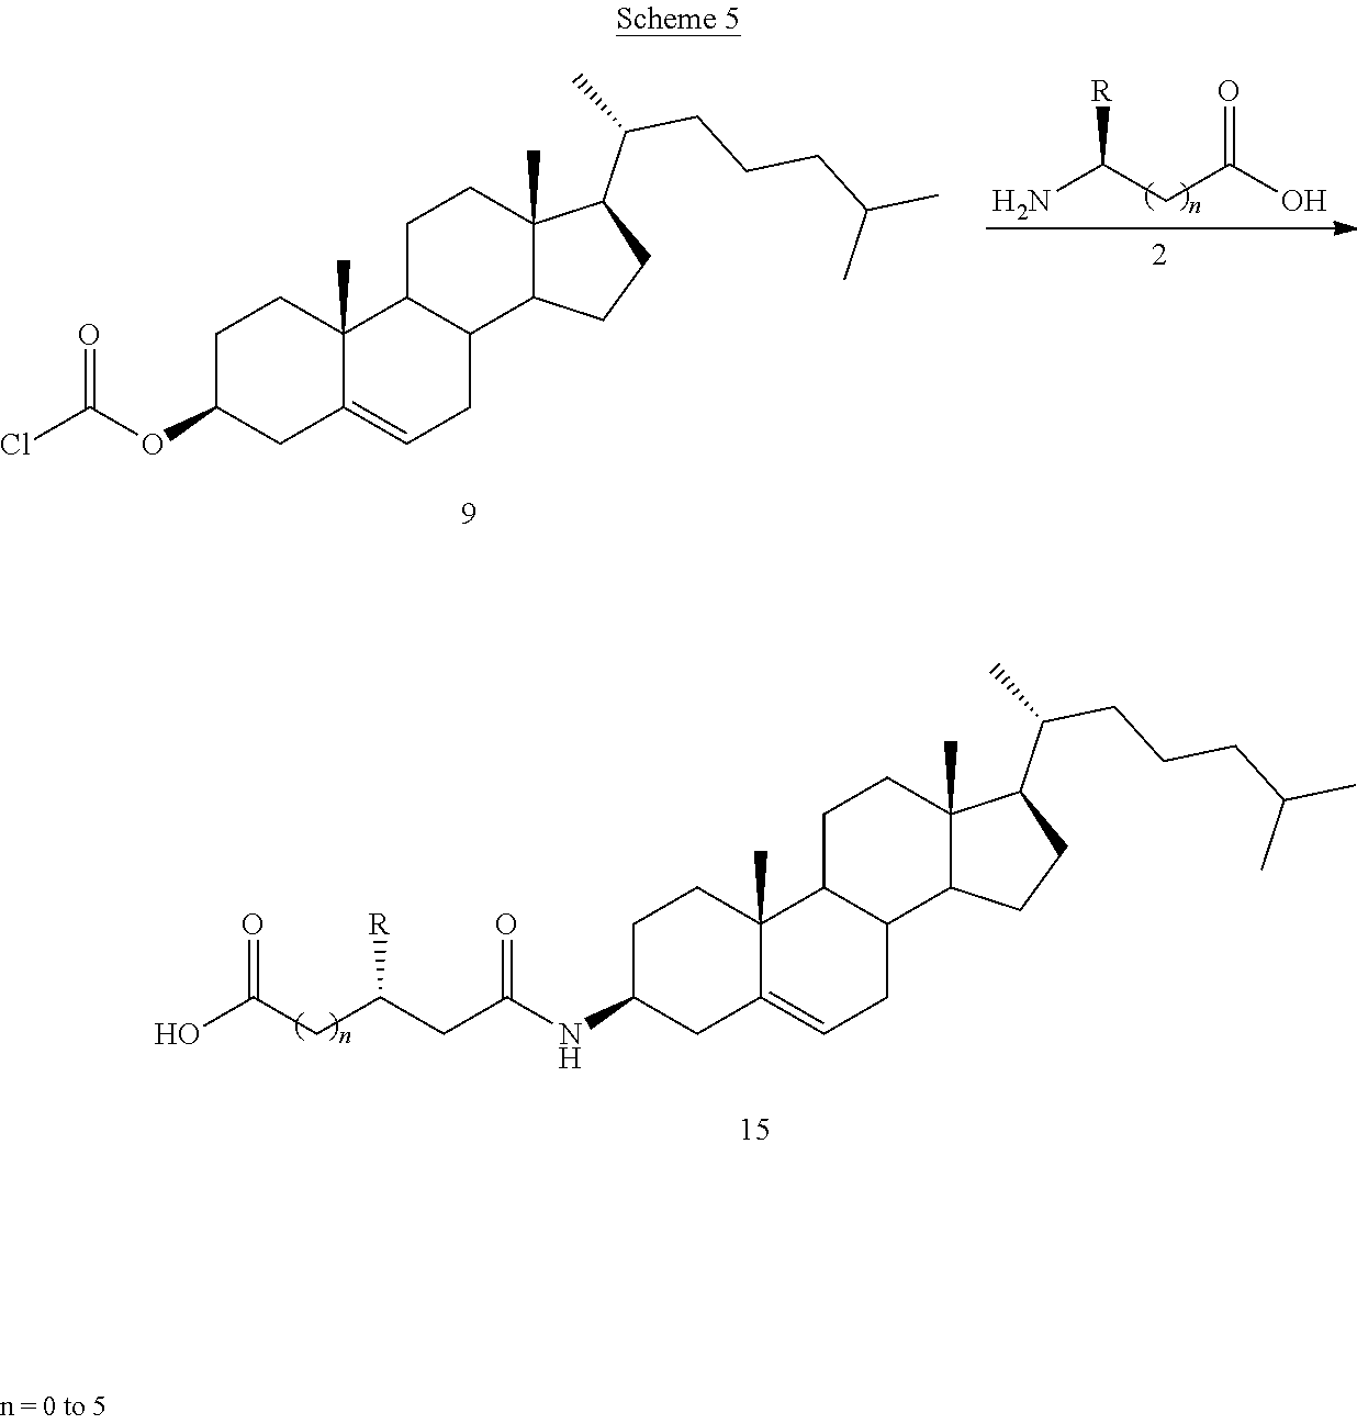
C1C(NC(CC(CC(O)=O)[R])=O)CC2=CCC3C(C2(C)C1)CCC1(C)C3CCC1C(C)CCCC(C)C.C1C(OC(Cl)=O)CC2=CCC3C(C2(C)C1)CCC1(C)C3CCC1C(C)CCCC(C)C.NC(CC(O)=O)[R]
